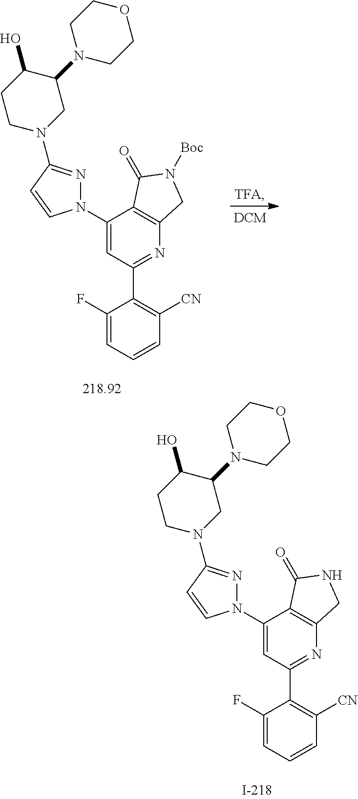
C1([CN])=C(C2=NC3=C(C(N4N=C(N5CC(N6CCOCC6)C(O)CC5)C=C4)=C2)C(=O)NC3)C(F)=CC=C1.C1([CN])=C(C2=NC3=C(C(N4N=C(N5CC(N6CCOCC6)C(O)CC5)C=C4)=C2)C(=O)N([Boc])C3)C(F)=CC=C1
